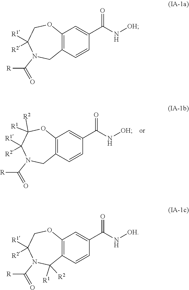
[R]C(=O)N1CC2=C(OC([R1])([R2])C1([R1])[R2])C=C(C(N[OH])=O)C=C2.[R]C(=O)N1CC2=C(OCC1([R1])[R2])C=C(C(N[OH])=O)C=C2.[R]C(=O)N1C([R2])([R1])C2=C(OCC1([R1])[R2])C=C(C(N[OH])=O)C=C2
